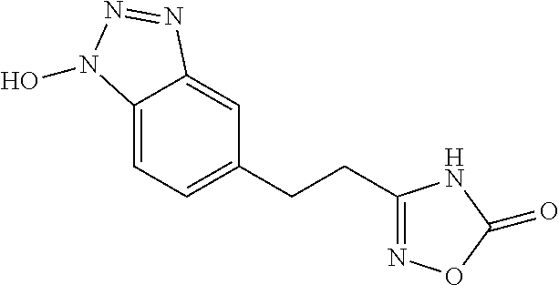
C12=CC=C(CCC3=NOC(=O)N3)C=C1N=NN2O
